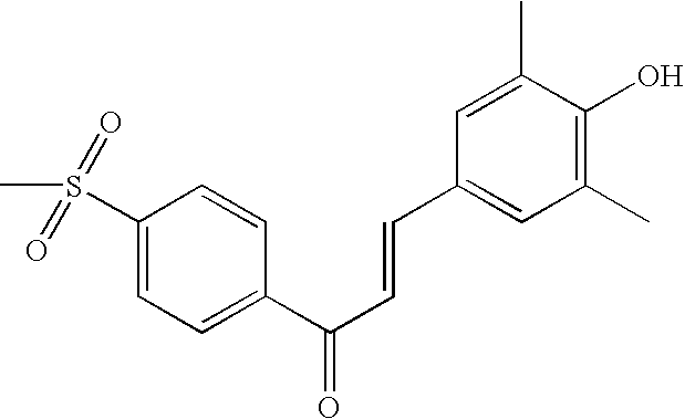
C1(S(C)(=O)=O)=CC=C(C(C=CC2=CC(C)=C(O)C(C)=C2)=O)C=C1
